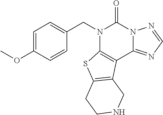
C1=CC(OC)=CC=C1CN1C2=C(C3=NC=NN3C1=O)C1=C(S2)CCNC1
